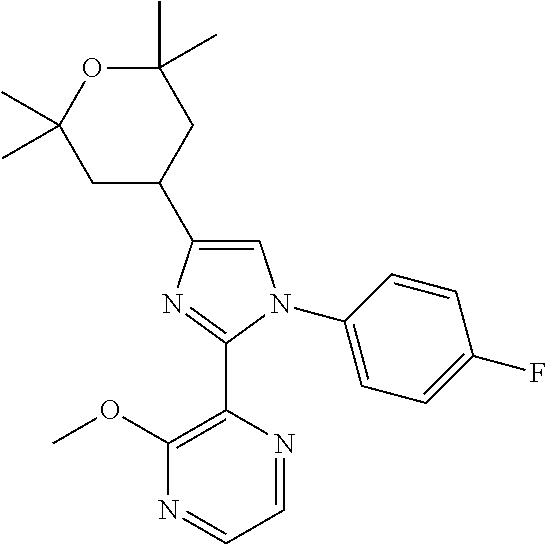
C1=C(C2CC(C)(C)OC(C)(C)C2)N=C(C2=C(OC)N=CC=N2)N1C1=CC=C(F)C=C1
